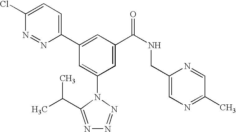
C1(C2=CC(C(NCC3=CN=C(C)C=N3)=O)=CC(N3C(C(C)C)=NN=N3)=C2)=CC=C(Cl)N=N1
